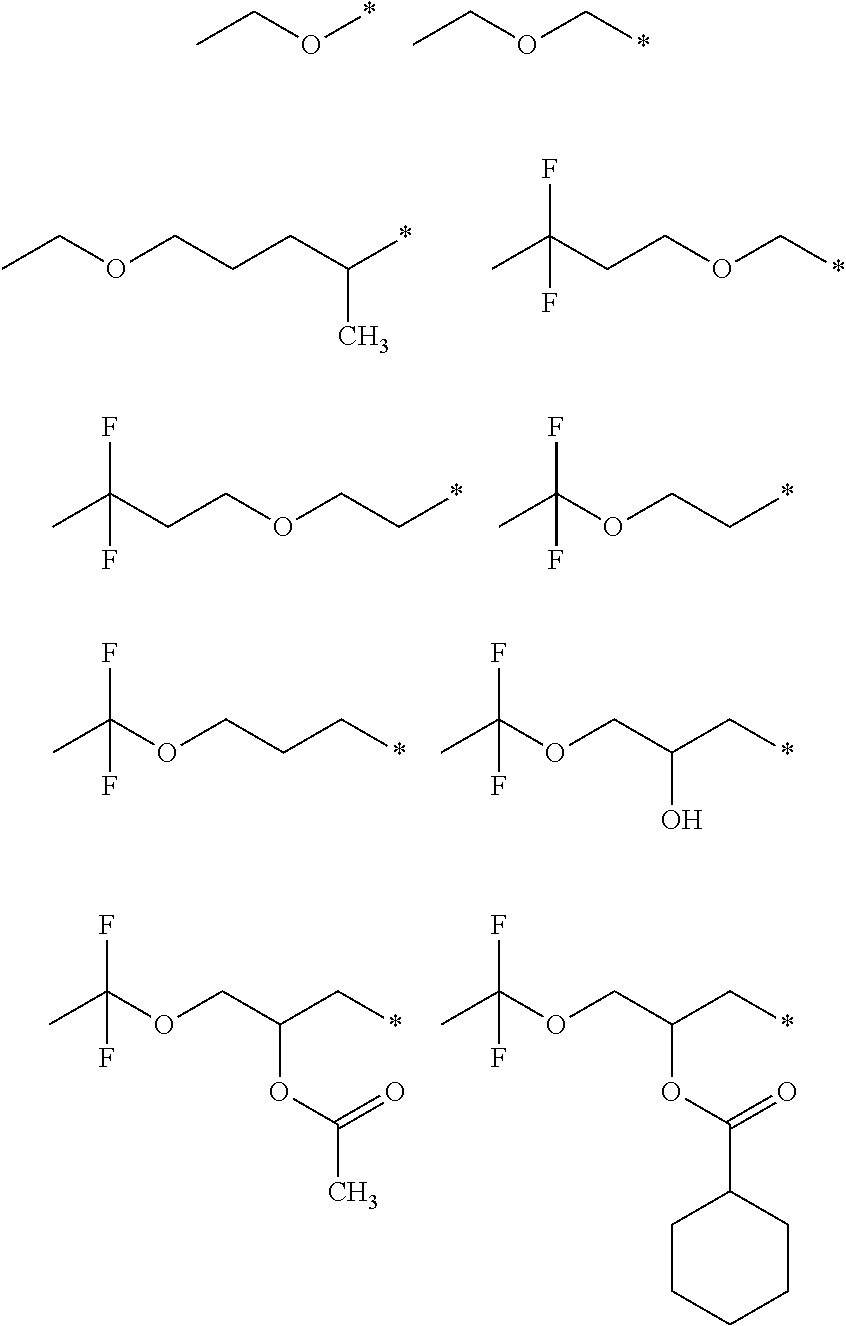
CCO*.CCOC*.CCOCCCC(*)C.C(COC*)C(C)(F)F.C(COCC*)C(C)(F)F.O(CC*)C(C)(F)F.O(CCC*)C(C)(F)F.O(CC(C*)O)C(C)(F)F.O(CC(C*)OC(=O)C)C(C)(F)F.O(CC(C*)OC(=O)C1CCCCC1)C(C)(F)F
